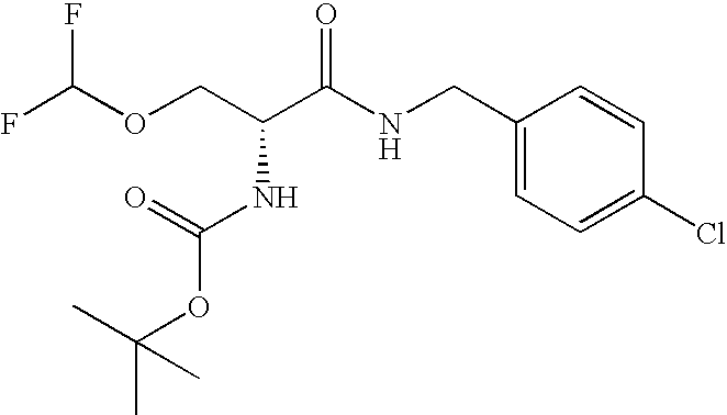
C1(CNC(C(COC(F)F)NC(=O)OC(C)(C)C)=O)=CC=C(Cl)C=C1
